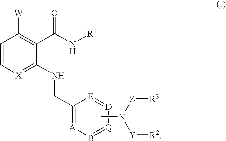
C1=C[X]=C(NCC2=[A]B=[Q][D]=[E]2)C(C(N[R1])=O)=C1[W].CN([Z][R3])[Y][R2]
